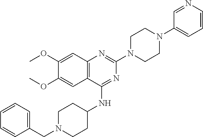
C12=C(C(NC3CCN(CC4=CC=CC=C4)CC3)=NC(N3CCN(C4=CC=CN=C4)CC3)=N1)C=C(OC)C(OC)=C2
